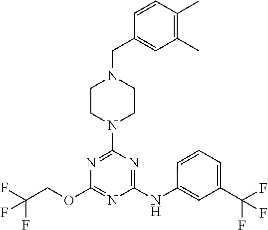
C1CN(CC2=CC(C)=C(C)C=C2)CCN1C1=NC(OCC(F)(F)F)=NC(NC2=CC(C(F)(F)F)=CC=C2)=N1
